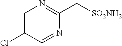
C1=C(Cl)C=NC(C[SO2NH2])=N1
